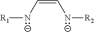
C(=C[N-][R2])[N-][R1]
